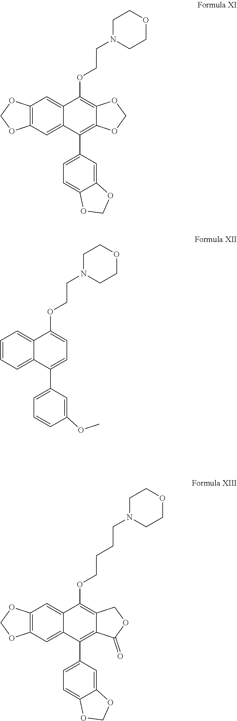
C12=C(C=C3C(=C1)C(C1=CC=C4C(=C1)OCO4)=C1C(=C3OCCN3CCOCC3)OCO1)OCO2.C1=CC=C2C(=C1)C(C1=CC=CC(OC)=C1)=CC=C2OCCN1CCOCC1.C12=C(C=C3C(=C1)C(C1=CC=C4C(=C1)OCO4)=C1C(=C3OCCCCN3CCOCC3)COC1=O)OCO2
